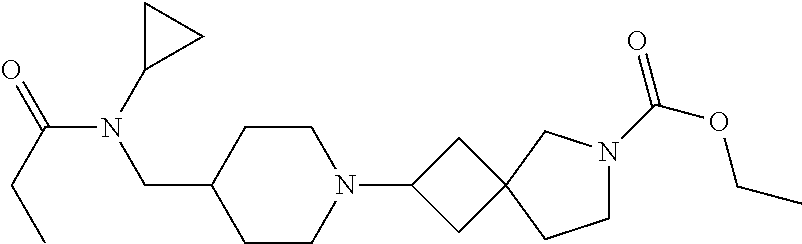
C1CC(CN(C(=O)CC)C2CC2)CCN1C1CC2(C1)CN(C(=O)OCC)CC2
